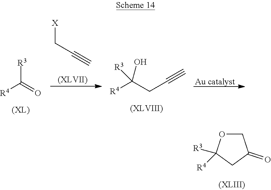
C1OC([R4])([R3])CC1=O.[R4]C(=O)[R3].[X]CC#C.[R4]C(CC#C)(O)[R3]
